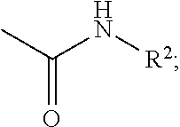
CC(=O)N[R2]
